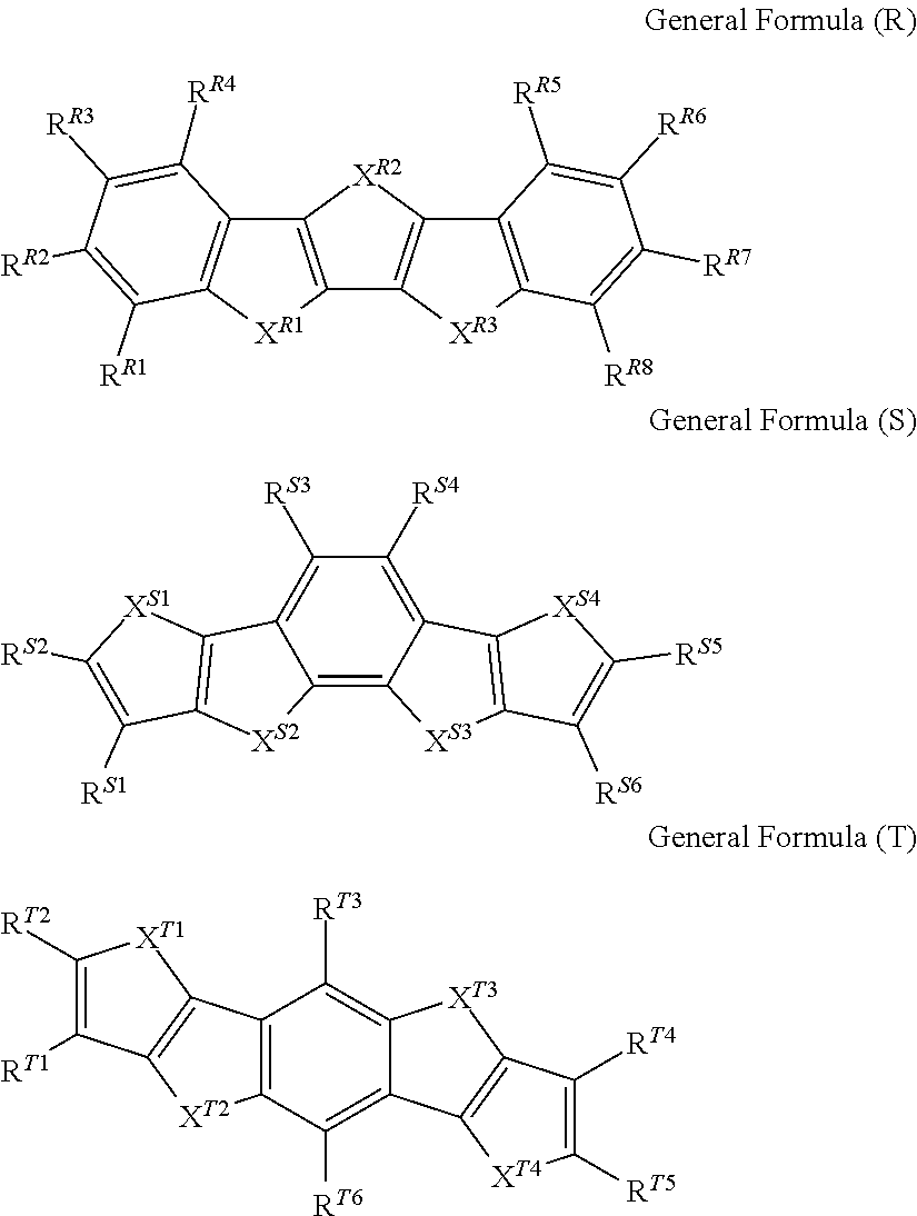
C12=C([XR1]C3=C1C([RR4])=C([RR3])C([RR2])=C3[RR1])C1=C([XR2]2)C2=C([XR3]1)C([RR8])=C([RR7])C([RR6])=C2[RR5].C12=C([RS4])C([RS3])=C3C(=C1[XS3]C1=C2[XS4]C([RS5])=C1[RS6])[XS2]C1=C3[XS1]C([RS2])=C1[RS1].C12=C(C([RT6])=C3C(=C1[RT3])[XT3]C1=C3[XT4]C([RT5])=C1[RT4])[XT2]C1=C2[XT1]C([RT2])=C1[RT1]
